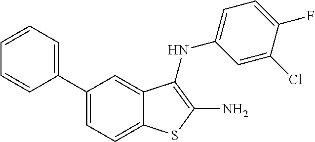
C1(C2=CC=CC=C2)=CC=C2C(=C1)C(NC1=CC=C(F)C(Cl)=C1)=C(N)S2
